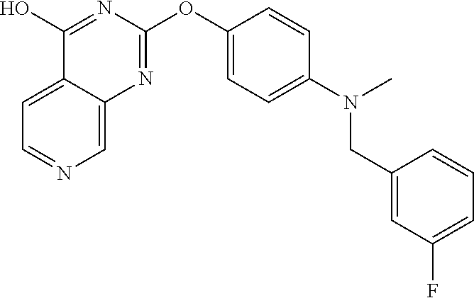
C12=CC=NC=C1N=C(OC1=CC=C(N(C)CC3=CC(F)=CC=C3)C=C1)N=C2O
